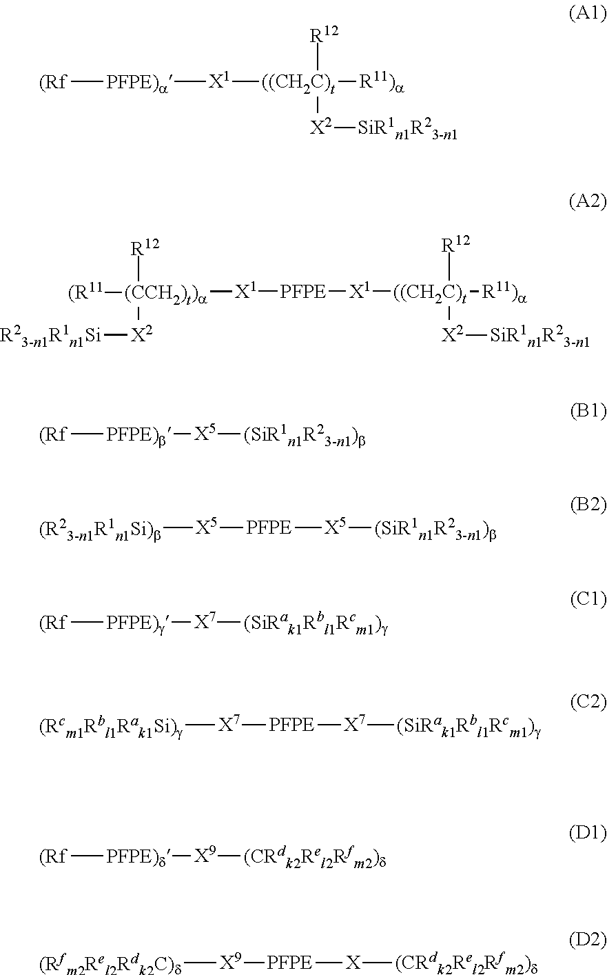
[((CH2C)t]([R11)a])([R12])([X2][SiR1n1R23-n1])[X1][PFPE)a][(Rf].[X1]([PFPE][X1][((CH2C)t]([R12])([R11)a])[X2][SiR1n1R23-n1])[(CCH2)t)a]([(R11])([R12])[X2][R23-n1R1n1Si].[(Rf][PFPE)b][X5][(SiR1n1R23-n1)b].[PFPE]([X5][(SiR1n1R23-n1)b])[X5][(R23-n1R1n1Si)b].[(Rf][PFPE)g][X7][(SiRak1Rbl1Rcm1)g].[PFPE]([X7][(SiRak1Rbl1Rcm1)g])[X7][(Rcm1Rbl1Rak1Si)g].[(Rf][PFPE)d][X9][(CRdk2Rel2Rfm2)d].[PFPE]([X][(CRdk2Rel2Rfm2)d])[X9][(Rfm2Rel2Rdk2C)d]
